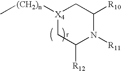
[X4]1([(CH2)n]C)CC([R12])N([R11])C([R10])C1
